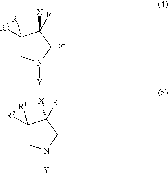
C1([R2])([R1])CN([Y])CC1([R])[X].C1([R2])([R1])CN([Y])CC1([R])[X]
